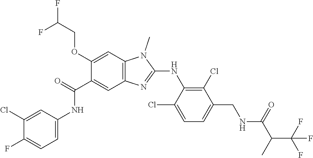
C1(OCC(F)F)=CC2=C(C=C1C(NC1=CC=C(F)C(Cl)=C1)=O)N=C(NC1=C(Cl)C(CNC(C(C)C(F)(F)F)=O)=CC=C1Cl)N2C
